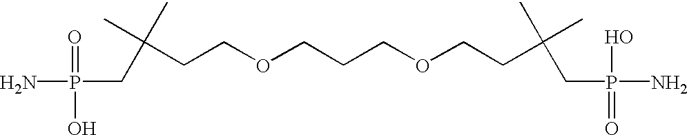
NP(=O)(O)CC(CCOCCCOCCC(CP(=O)(O)N)(C)C)(C)C
